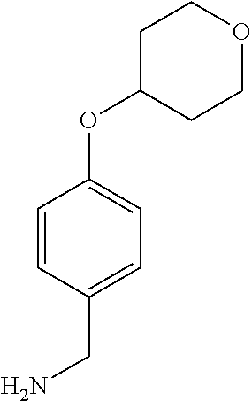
C1=CC(CN)=CC=C1OC1CCOCC1
